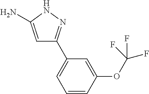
C1=C(N)NN=C1C1=CC=CC(OC(F)(F)F)=C1
